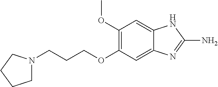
C1(OC)=C(OCCCN2CCCC2)C=C2C(=C1)NC(N)=N2
